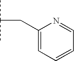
CC(C)CC1=CC=CC=N1
